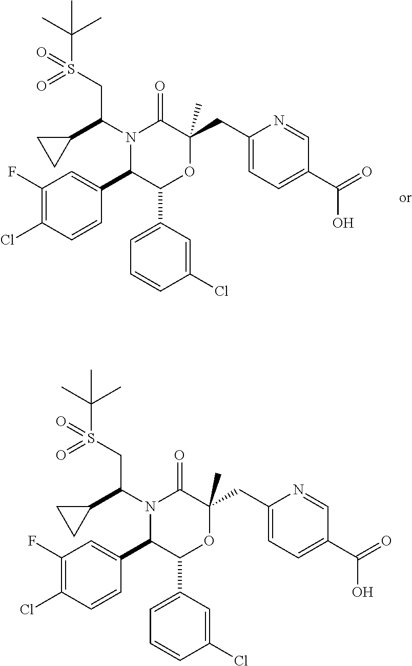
C1(F)=C(Cl)C=CC(C2C(C3=CC=CC(Cl)=C3)OC(CC3=CC=C(C(O)=O)C=N3)(C)C(=O)N2C(C2CC2)CS(C(C)(C)C)(=O)=O)=C1.C1(F)=C(Cl)C=CC(C2C(C3=CC=CC(Cl)=C3)OC(CC3=CC=C(C(O)=O)C=N3)(C)C(=O)N2C(C2CC2)CS(C(C)(C)C)(=O)=O)=C1
